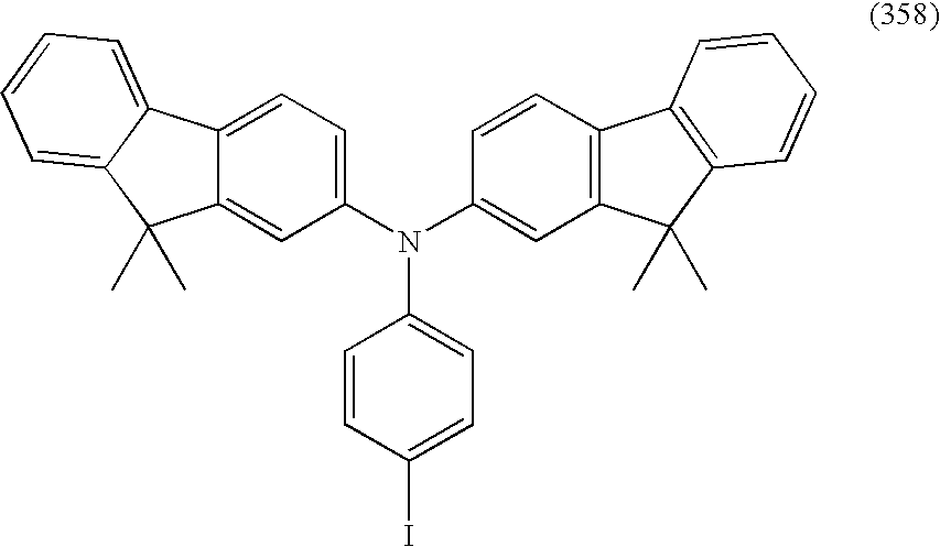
C1(N(C2=CC3=C(C=C2)C2=C(C3(C)C)C=CC=C2)C2=CC=C(I)C=C2)=CC=C2C(=C1)C(C)(C)C1=CC=CC=C21
